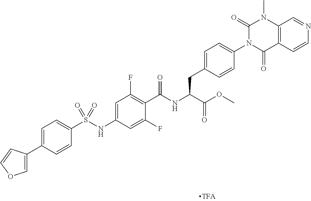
C12=C(C(=O)N(C3=CC=C(CC(C(=O)OC)NC(=O)C4=C(F)C=C(NS(C5=CC=C(C6=COC=C6)C=C5)(=O)=O)C=C4F)C=C3)C(=O)N1C)C=CN=C2
